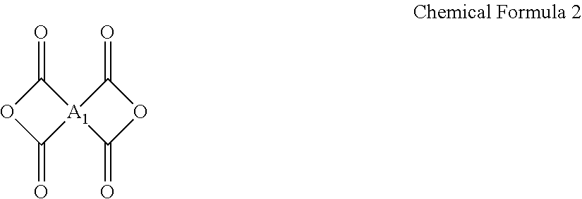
C1(=O)OC(=O)[A1]12C(=O)OC2=O
